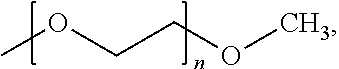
COCCOC
